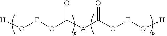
[H]O[E]OC([A]C(O[E]O[H])=O)=O
